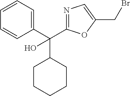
C1=CC=C(C(C2CCCCC2)(O)C2=NC=C(CBr)O2)C=C1
